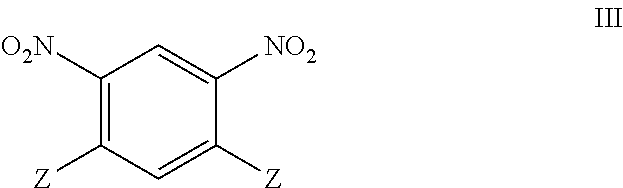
C1([O2N])=C([Z])C=C([Z])C([NO2])=C1
